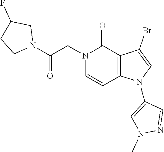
C12=C(N(C3=CN(C)N=C3)C=C1Br)C=CN(CC(N1CC(F)CC1)=O)C2=O
